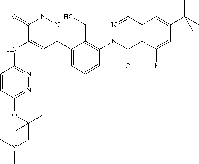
C1=CC(OC(CN(C)C)(C)C)=NN=C1NC1=CC(C2=CC=CC(N3C(=O)C4=C(C=N3)C=C(C(C)(C)C)C=C4F)=C2CO)=NN(C)C1=O
